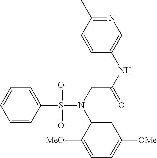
C1=C(S(=O)(=O)N(CC(NC2=CN=C(C)C=C2)=O)C2=CC([OMe])=CC=C2[MeO])C=CC=C1
